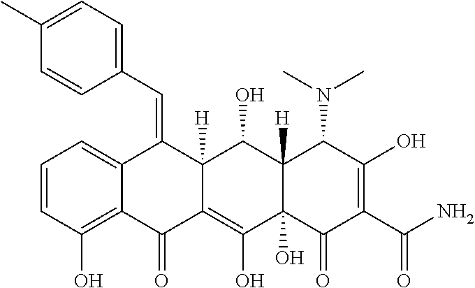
C1=CC(O)=C2C(=C1)C(=CC1=CC=C(C)C=C1)C1([H])C(=C(O)C3(O)C([H])(C1O)C(N(C)C)C(O)=C(C(N)=O)C3=O)C2=O
